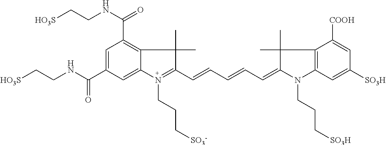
C1=C(C(NCC[HO3S])=O)C=C2C(=C1C(NCC[HO3S])=O)C(C)(C)C(C=CC=CC=C1C(C)(C)C3=C(N1CCC[SO3H])C=C([SO3H])C=C3[COOH])=N2CCC[SO3-]
